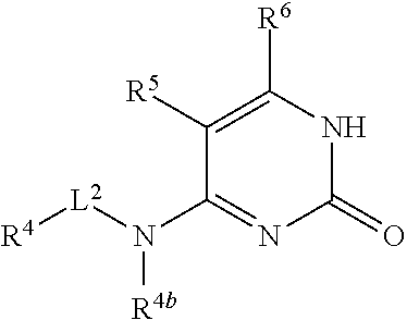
C1(=O)NC([R6])=C([R5])C(N([L2][R4])[R4b])=N1
